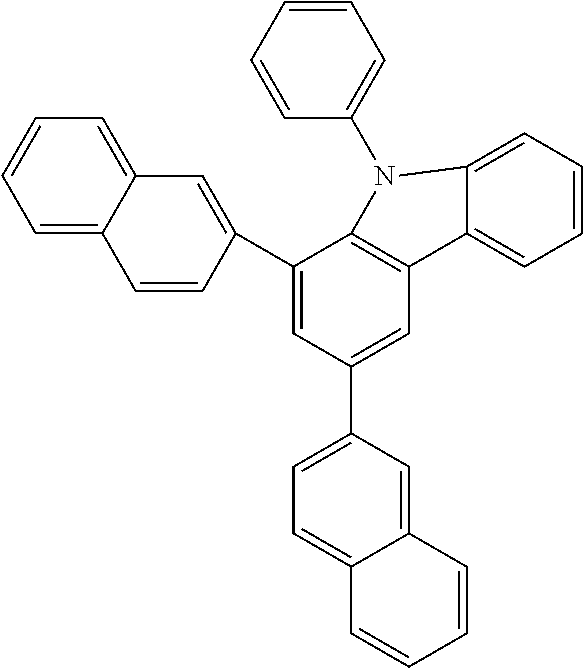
C12=CC=CC=C1C=CC(C1=CC(C3=CC=C4C(=C3)C=CC=C4)=CC3=C1N(C1=CC=CC=C1)C1=CC=CC=C31)=C2
